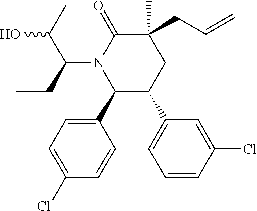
C1(C)(CC=C)C(=O)N(C(C(O)C)CC)C(C2=CC=C(Cl)C=C2)C(C2=CC=CC(Cl)=C2)C1
